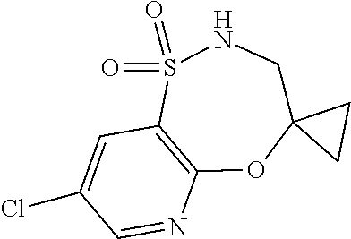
S1(=O)(=O)C2=C(OC3(CN1)CC3)N=CC(Cl)=C2
